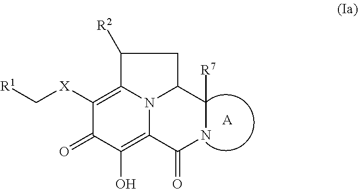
C1([X]C[R1])=C2N3C(=C(O)C1=O)C(=O)NC([R7])C3CC2[R2].[A]
